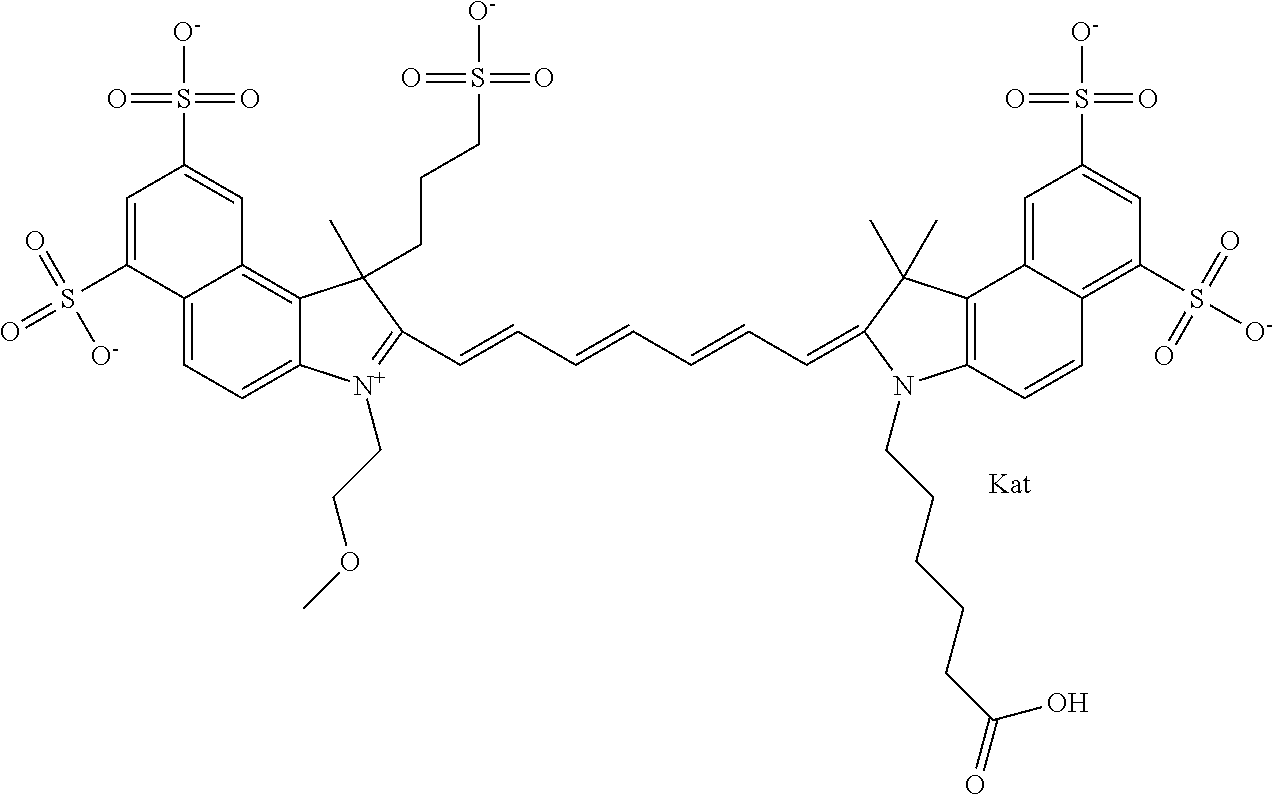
C(=CC=CC=CC=C1C(C)(C)C2=C(C=CC3=C(S([O-])(=O)=O)C=C(S(=O)(=O)[O-])C=C32)N1CCCCCC(=O)O)C1=[N+](CCOC)C2=CC=C3C(=C2C1(C)CCCS(=O)(=O)[O-])C=C(S(=O)(=O)[O-])C=C3S(=O)([O-])=O
